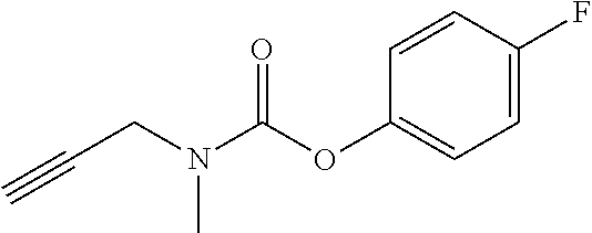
C(CN(C(OC1=CC=C(F)C=C1)=O)C)#C
